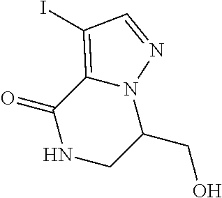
C1(=O)NCC(CO)N2C1=C(I)C=N2
